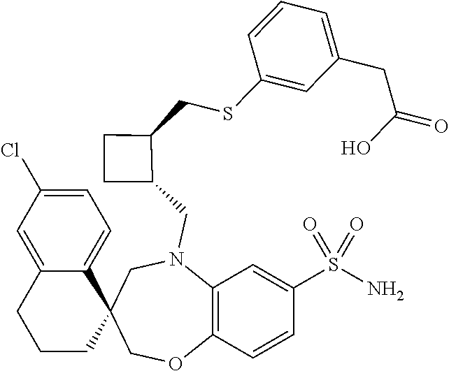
C12=C(C=CC(S(N)(=O)=O)=C1)OCC1(CN2CC2C(CSC3=CC(CC(O)=O)=CC=C3)CC2)C2=CC=C(Cl)C=C2CCC1
